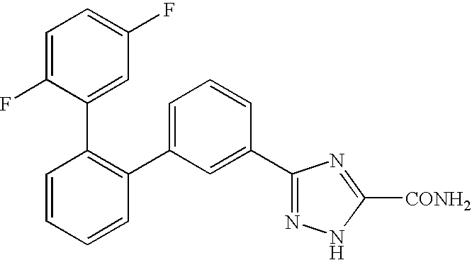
C1=CC=CC(C2=CC=CC(C3=NNC([CONH2])=N3)=C2)=C1C1=CC(F)=CC=C1F
